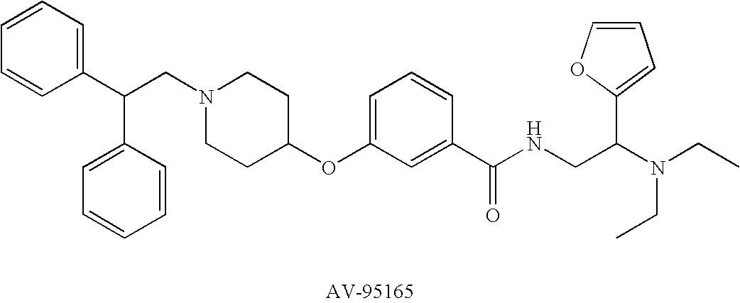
C1=CC=C(C(CN2CCC(OC3=CC=CC(C(NCC(N(CC)CC)C4=CC=CO4)=O)=C3)CC2)C2=CC=CC=C2)C=C1
